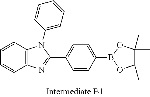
C1=CC2=C(C=C1)N=C(C1=CC=C(B3OC(C)(C)C(C)(C)O3)C=C1)N2C1=CC=CC=C1
